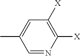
C1([X])=C([X])C=C(C)C=N1
